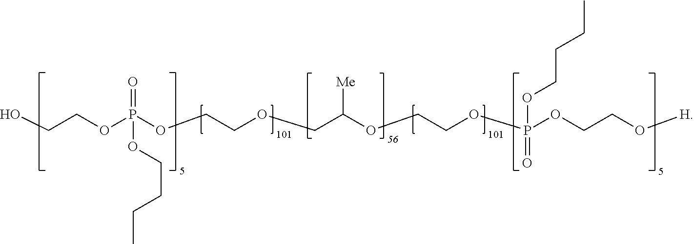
OCCOP(OCCOCC(OCCOP(OCCO[H])(OCCCC)=O)[Me])(=O)OCCCC
